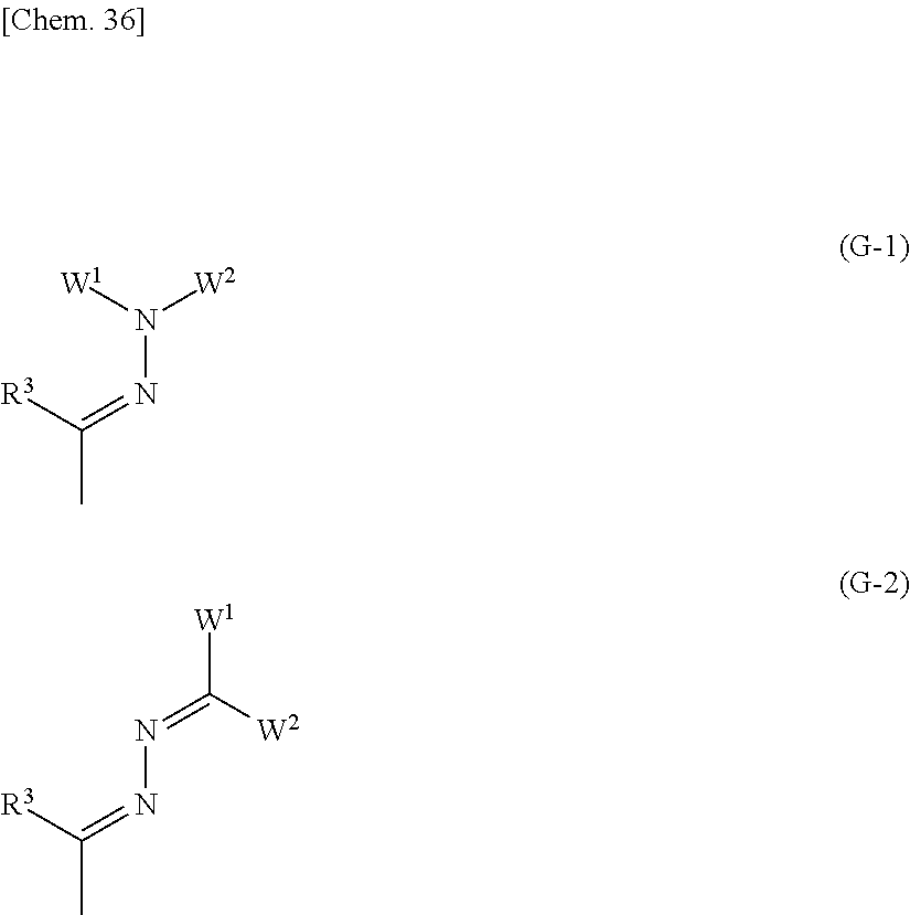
[R3]C(=NN([W1])[W2])C.[R3]C(=NN=C([W2])[W1])C
